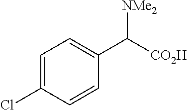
C1=CC(C([CO2H])[NMe2])=CC=C1Cl
